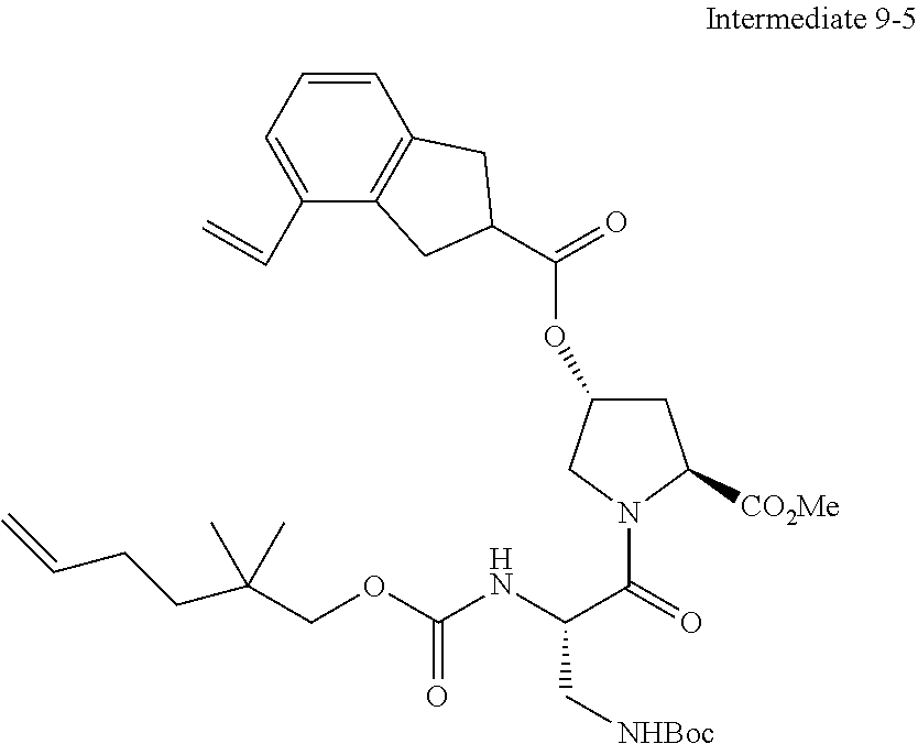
C1=CC=C(C=C)C2=C1CC(C(=O)OC1CC([CO2Me])N(C(=O)C(NC(OCC(C)(C)CCC=C)=O)C[NHBoc])C1)C2
